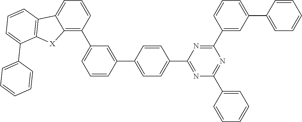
C12=C(C3=CC=CC(C4=CC=C(C5=NC(C6=CC=CC=C6)=NC(C6=CC(C7=CC=CC=C7)=CC=C6)=N5)C=C4)=C3)C=CC=C1C1=C([X]2)C(C2=CC=CC=C2)=CC=C1
